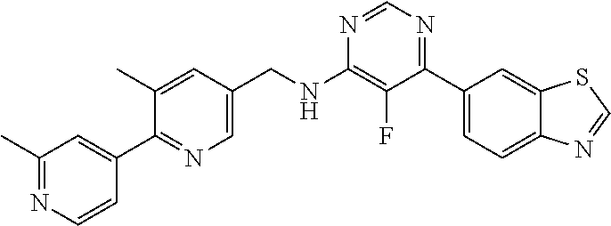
N1=CN=C(C2=CC=C3C(=C2)SC=N3)C(F)=C1NCC1=CN=C(C2=CC(C)=NC=C2)C(C)=C1
